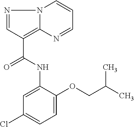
N1=CC(C(NC2=CC(Cl)=CC=C2OCC(C)C)=O)=C2N1C=CC=N2
